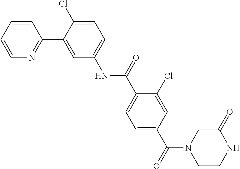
C1=CC=CN=C1C1=CC(NC(C2=CC=C(C(N3CCNC(=O)C3)=O)C=C2Cl)=O)=CC=C1Cl
